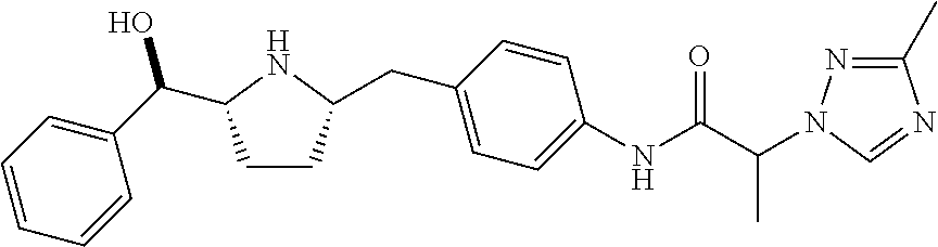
C1CC(CC2=CC=C(NC(C(C)N3N=C(C)N=C3)=O)C=C2)NC1C(C1=CC=CC=C1)O
